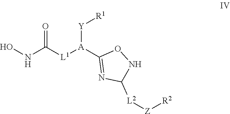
O=C(NO)[L1][A](C1=NC([L2][Z][R2])NO1)[Y][R1]
